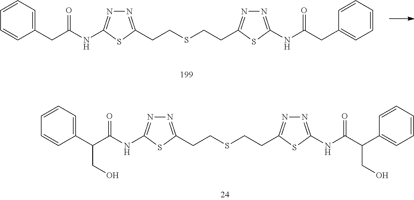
C1(C(C(NC2=NN=C(CCSCCC3=NN=C(NC(C(C4=CC=CC=C4)CO)=O)S3)S2)=O)CO)=CC=CC=C1.C1(CC(NC2=NN=C(CCSCCC3=NN=C(NC(CC4=CC=CC=C4)=O)S3)S2)=O)=CC=CC=C1
